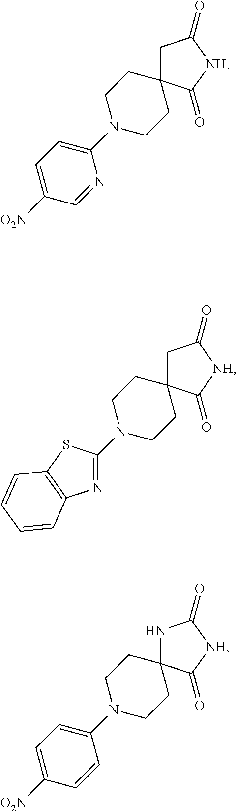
N1=C(N2CCC3(CC2)CC(=O)[NH]C3=O)SC2=C1C=CC=C2.C1(N2CCC3(CC2)CC(=O)[NH]C3=O)=CC=C([O2N])C=N1.C1(N2CCC3(CC2)NC(=O)[NH]C3=O)=CC=C([O2N])C=C1
